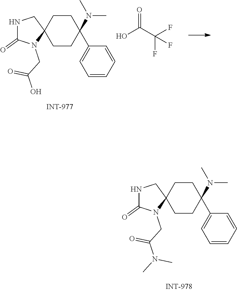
C1CC2(CCC1(N(C)C)C1=CC=CC=C1)CNC(=O)N2CC(N(C)C)=O.OC(C(F)(F)F)=O.C1CC2(CCC1(N(C)C)C1=CC=CC=C1)CNC(=O)N2CC(O)=O
